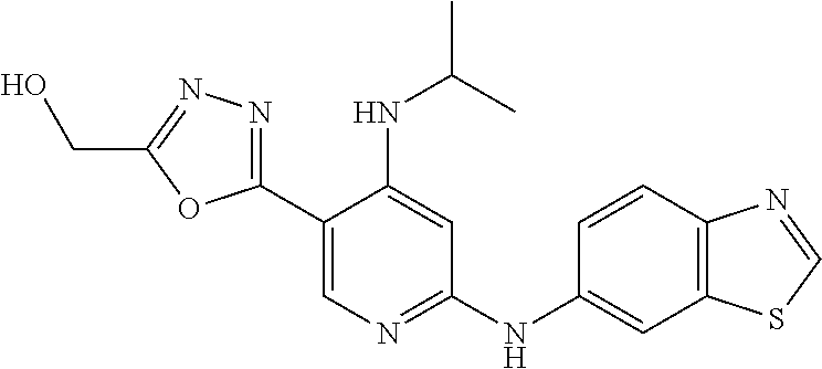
C1(C2=NN=C(CO)O2)=CN=C(NC2=CC3=C(C=C2)N=CS3)C=C1NC(C)C
